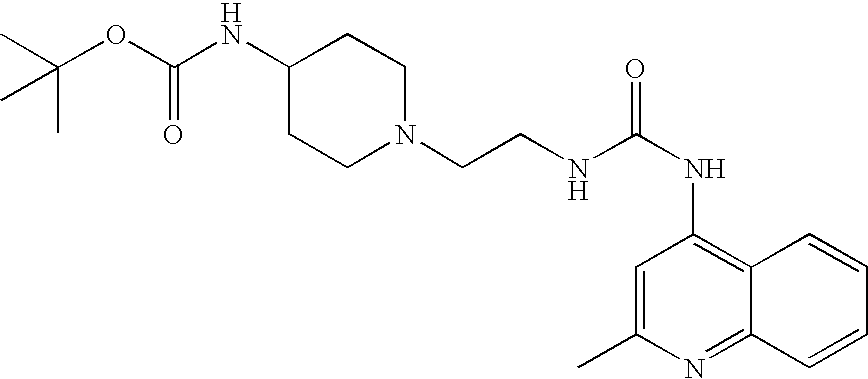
C1(C)=CC(NC(=O)NCCN2CCC(NC(OC(C)(C)C)=O)CC2)=C2C(=N1)C=CC=C2
